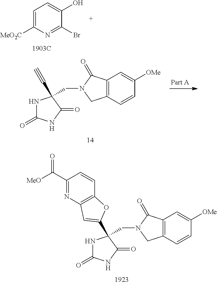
N1C(=O)NC(=O)C1(CN1CC2=C(C1=O)C=C([OMe])C=C2)C1=CC2=C(C=CC(C([MeO])=O)=N2)O1.C1=C([MeO2C])N=C(Br)C(O)=C1.N1C(=O)NC(=O)C1(CN1CC2=C(C1=O)C=C([OMe])C=C2)C#C
